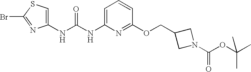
N(C(NC1=CC=CC(OCC2CN(C(OC(C)(C)C)=O)C2)=N1)=O)C1=CSC(Br)=N1
